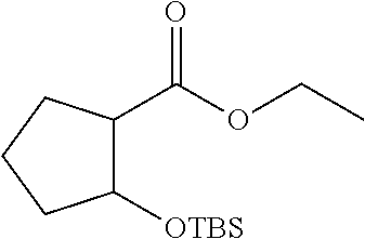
C1([OTBS])C(C(=O)OCC)CCC1
